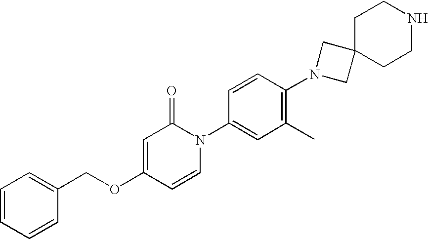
C1=CC=CC(COC2=CC(=O)N(C3=CC(C)=C(N4CC5(C4)CCNCC5)C=C3)C=C2)=C1
